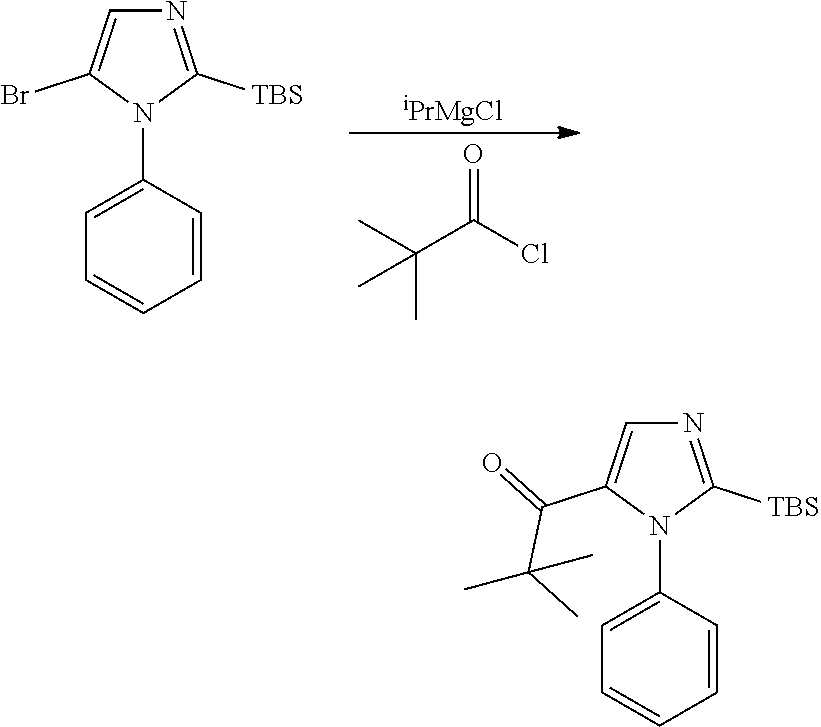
C1=CC=CC(N2C([TBS])=NC=C2C(=O)C(C)(C)C)=C1.C1=CC=CC(N2C([TBS])=NC=C2Br)=C1.C(C(C)(C)C)(Cl)=O.[iPrMgCl]
